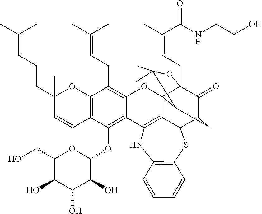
C12=C(C(OC3OC(CO)C(O)C(O)C3O)=C3C(=C1CC=C(C)C)OC14C5=C3NC3=C(SC5C5C(=O)C1(CC=C(C(=O)NCCO)C)OC(C)(C)C4C5)C=CC=C3)C=CC(CCC=C(C)C)(C)O2
